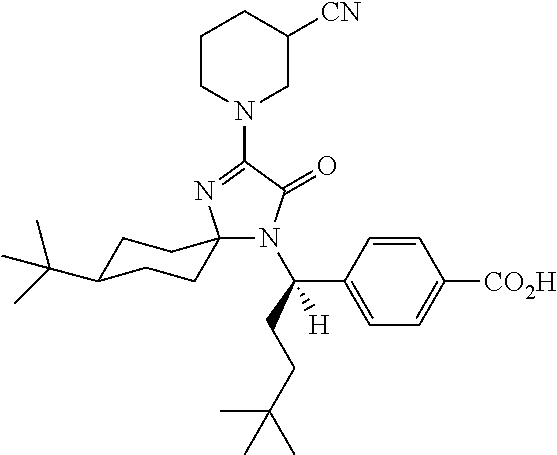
N1(C2=NC3(N(C(CCC(C)(C)C)(C4=CC=C([CO2H])C=C4)[H])C2=O)CCC(C(C)(C)C)CC3)CC([CN])CCC1
